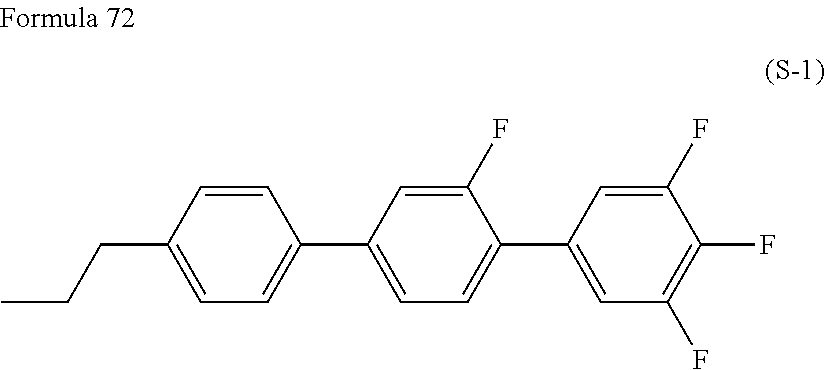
C1(F)=CC(C2=CC=C(C3=CC=C(CCC)C=C3)C=C2F)=CC(F)=C1F
